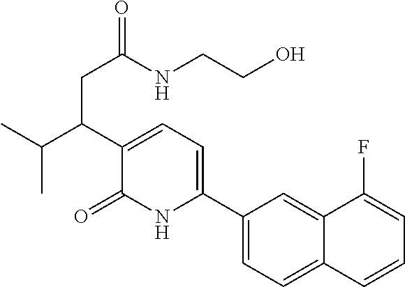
C1(C2=CC=C(C(C(C)C)CC(=O)NCCO)C(=O)N2)=CC=C2C(=C1)C(F)=CC=C2
